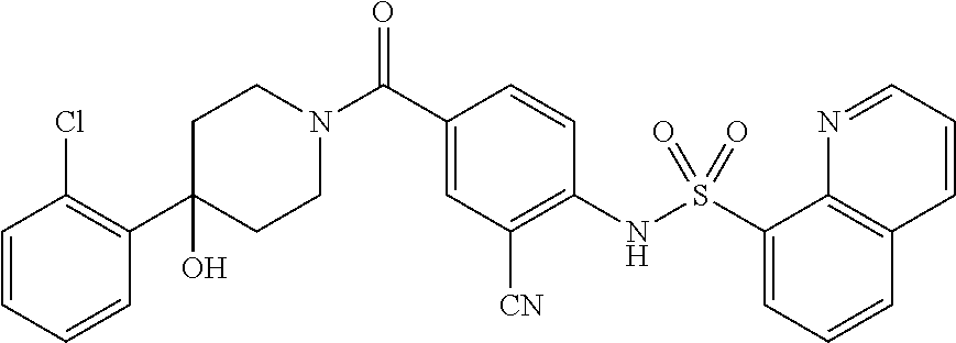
C1(C2=C(Cl)C=CC=C2)(O)CCN(C(C2=CC([CN])=C(NS(C3=CC=CC4=C3N=CC=C4)(=O)=O)C=C2)=O)CC1
